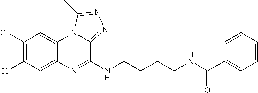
C1(Cl)=C(Cl)C=C2C(=C1)N1C(=NN=C1C)C(NCCCCNC(C1=CC=CC=C1)=O)=N2
